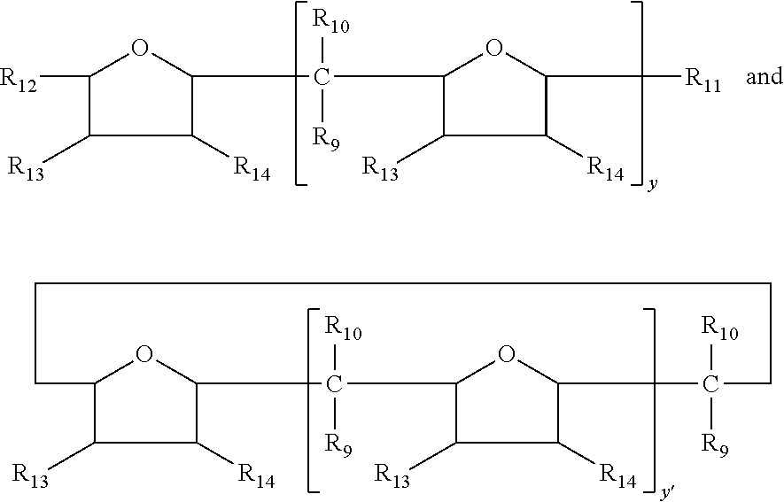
C1([R12])C([R13])C([R14])C(C([R10])([R9])C2C([R13])C([R14])C([R11])O2)O1.C12C([R13])C([R14])C(O1)C([R10])([R9])C1C([R13])C([R14])C(O1)C([R10])([R9])CCCC2
